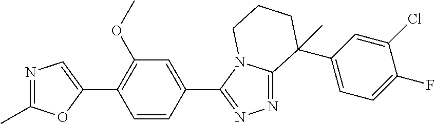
N1=C(C)OC(C2=C(OC)C=C(C3=NN=C4N3CCCC4(C3=CC=C(F)C(Cl)=C3)C)C=C2)=C1
